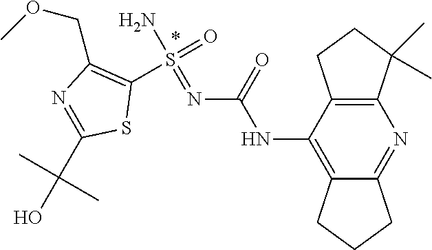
C1(S(=O)(N)=NC(NC2=C3C(=NC4=C2CCC4(C)C)CCC3)=O)=C(COC)N=C(C(O)(C)C)S1
